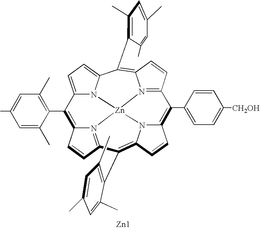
[Zn1].C1=C(C)C(C2=C3N4=C(C=C3)C(C3=C(C)C=C(C)C=C3C)=C3N5[Zn]46N4C2=CC=C4C(C2=C(C)C=C(C)C=C2C)=C2N6=C(C(C4=CC=C([CH2OH])C=C4)=C5C=C3)C=C2)=C(C)C=C1C
